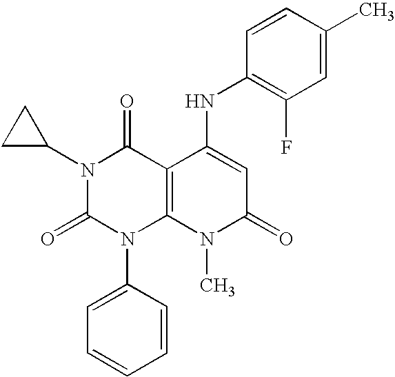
N1(C2CC2)C(=O)N(C2=CC=CC=C2)C2=C(C1=O)C(NC1=C(F)C=C(C)C=C1)=CC(=O)N2C
